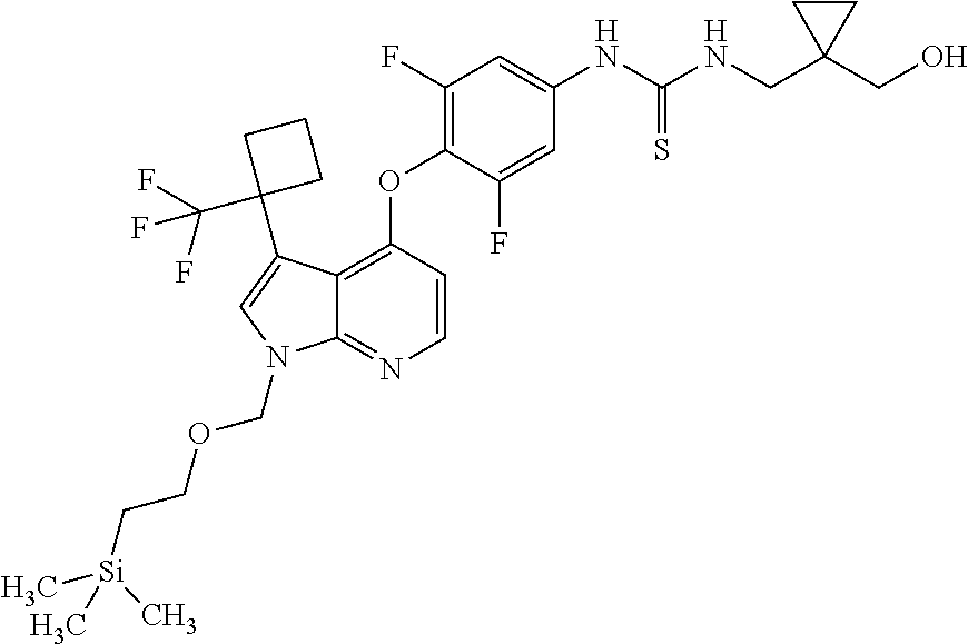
C12=C(OC3=C(F)C=C(NC(NCC4(CO)CC4)=S)C=C3F)C=CN=C1N(COCC[Si](C)(C)C)C=C2C1(C(F)(F)F)CCC1
